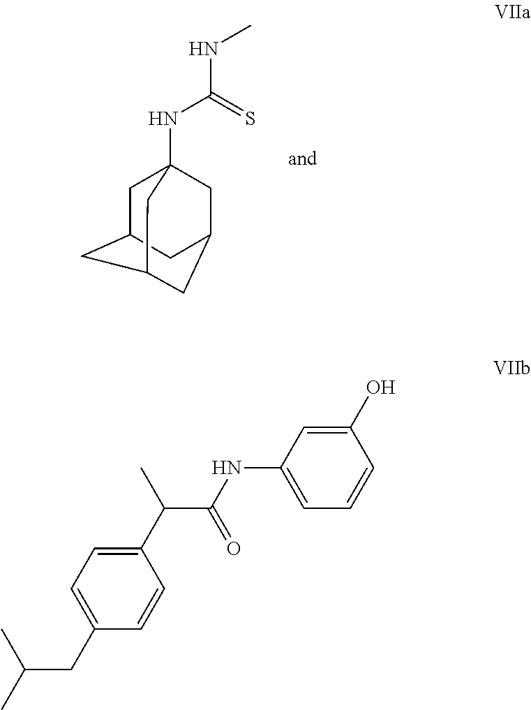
C1C2CC3CC(CC1(NC(=S)NC)C3)C2.C1(C(C(=O)NC2=CC=CC(O)=C2)C)=CC=C(CC(C)C)C=C1
